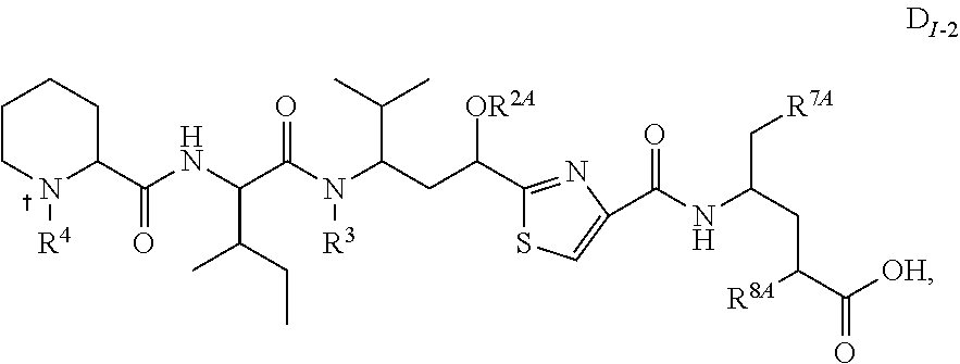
C1(C(NC(C(N(C(CC(C2=NC(C(NC(CC(C([OH])=O)[R8A])C[R7A])=O)=CS2)[OR2A])C(C)C)[R3])=O)C(CC)C)=O)CCCCN1[R4]
